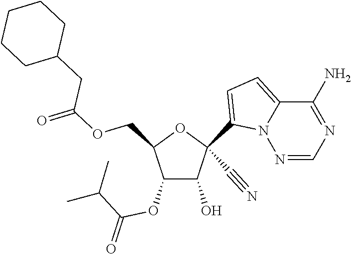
O(CC1C(OC(C(C)C)=O)C(O)C(C#N)(C2=CC=C3N2N=CN=C3N)O1)C(CC1CCCCC1)=O
